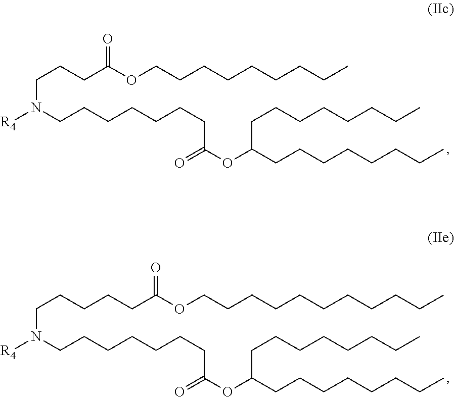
C(CCC(OCCCCCCCCC)=O)N([R4])CCCCCCCC(OC(CCCCCCCC)CCCCCCCC)=O.C(CCCCC(OCCCCCCCCCCC)=O)N([R4])CCCCCCCC(OC(CCCCCCCC)CCCCCCCC)=O
